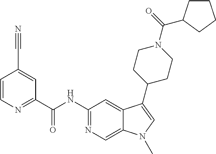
C12=CC(NC(C3=NC=CC(C#N)=C3)=O)=NC=C1N(C)C=C2C1CCN(C(=O)C2CCCC2)CC1
